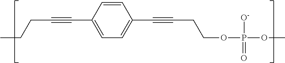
C(COP(OC)([O-])=O)C#CC1=CC=C(C#CCCC)C=C1
